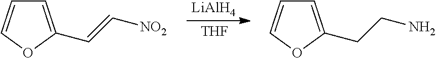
[LiAlH4].[THF].C1=C(C=C[NO2])OC=C1.C1=C(CCN)OC=C1
